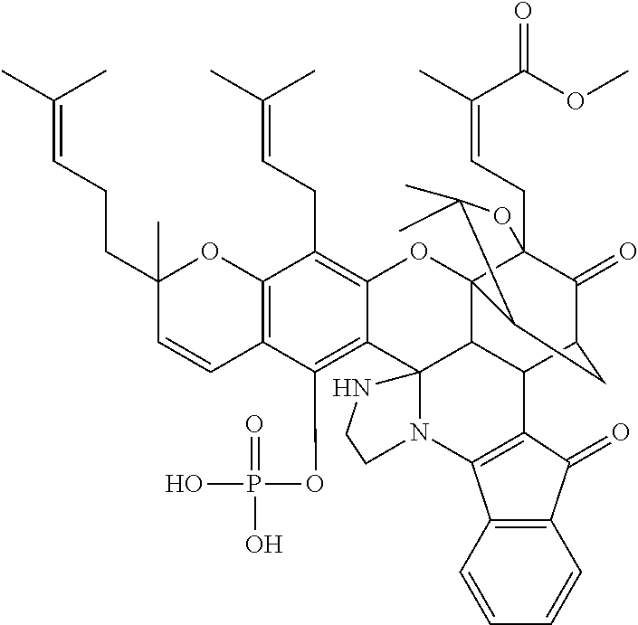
C12=C(C(OP(O)(=O)O)=C3C(=C1CC=C(C)C)OC14C5(CC=C(C)C(OC)=O)C(=O)C(CC1C(C)(C)O5)C1C4C34N(CCN4)C3=C1C(=O)C1=C3C=CC=C1)C=CC(CCC=C(C)C)(C)O2
